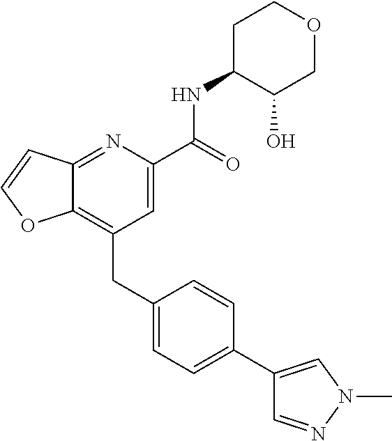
C12=C(CC3=CC=C(C4=CN(C)N=C4)C=C3)C=C(C(NC3C(O)COCC3)=O)N=C1C=CO2
